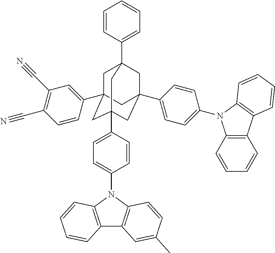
C1C2(C3=CC(C#N)=C(C#N)C=C3)CC3(C4=CC=C(N5C6=C(C7=C5C=CC(C)=C7)C=CC=C6)C=C4)CC(C4=CC=C(N5C6=C(C=CC=C6)C6=C5C=CC=C6)C=C4)(CC1(C1=CC=CC=C1)C3)C2
